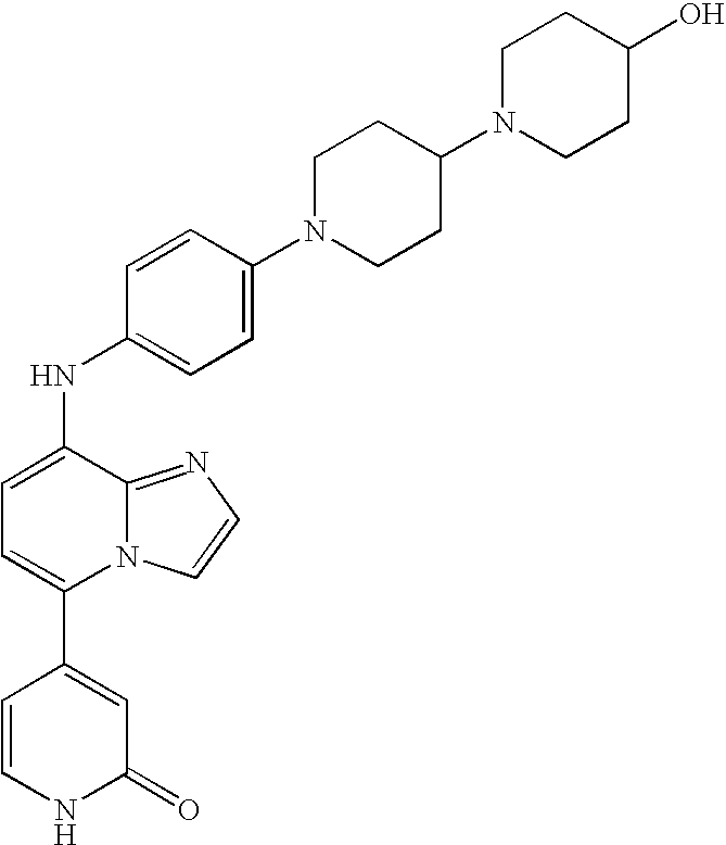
C1(C2=CC=C(NC3=CC=C(N4CCC(N5CCC(O)CC5)CC4)C=C3)C3=NC=CN23)=CC(=O)NC=C1
